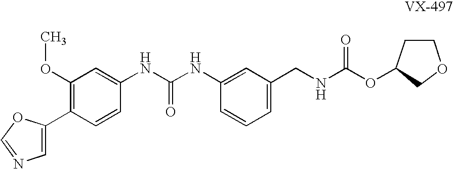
C1(C2=CN=CO2)=C(OC)C=C(NC(NC2=CC(CNC(OC3CCOC3)=O)=CC=C2)=O)C=C1
